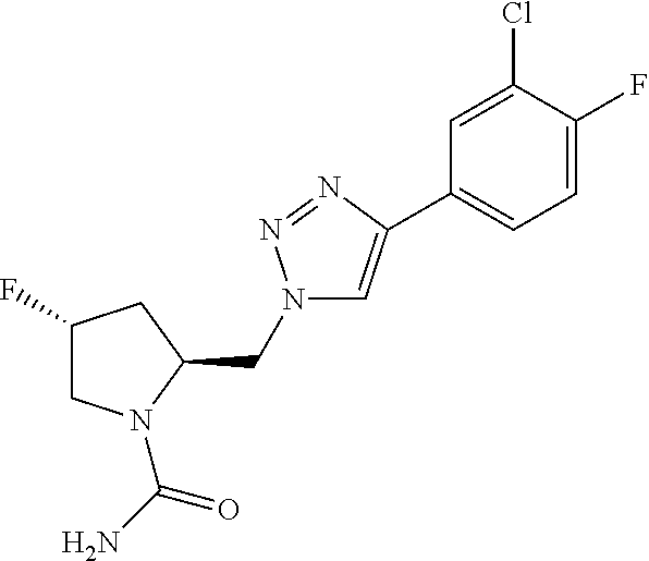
C1C(F)CC(CN2C=C(C3=CC=C(F)C(Cl)=C3)N=N2)N1C(N)=O
